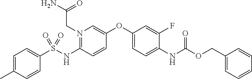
C1=C(C)C=CC(S(NC2=N(CC(=O)N)C=C(OC3=CC=C(NC(OCC4=CC=CC=C4)=O)C(F)=C3)C=C2)(=O)=O)=C1
